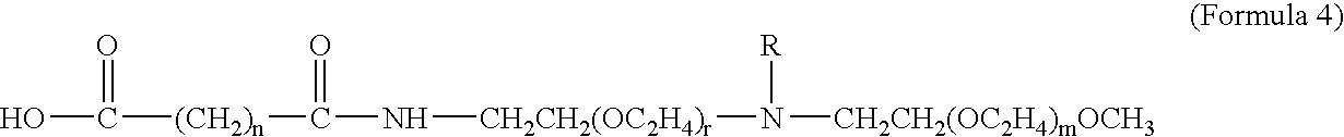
OC([(CH2)n]C(N[CH2CH2(OC2H4)r]N([CH2CH2(OC2H4)mOCH3])[R])=O)=O
